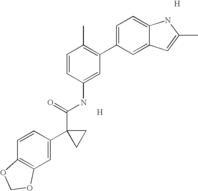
C1=CC(C2(C(NC3=CC(C4=CC=C5C(=C4)C=C(C)N5)=C(C)C=C3)=O)CC2)=CC2=C1OCO2.[H].[H]
